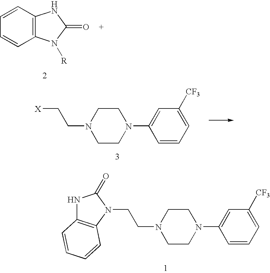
C1=CC2=C(C=C1)NC(=O)N2[R].C1CN(C2=CC([CF3])=CC=C2)CCN1CC[X].C1CN(C2=CC([CF3])=CC=C2)CCN1CCN1C(=O)NC2=C1C=CC=C2
